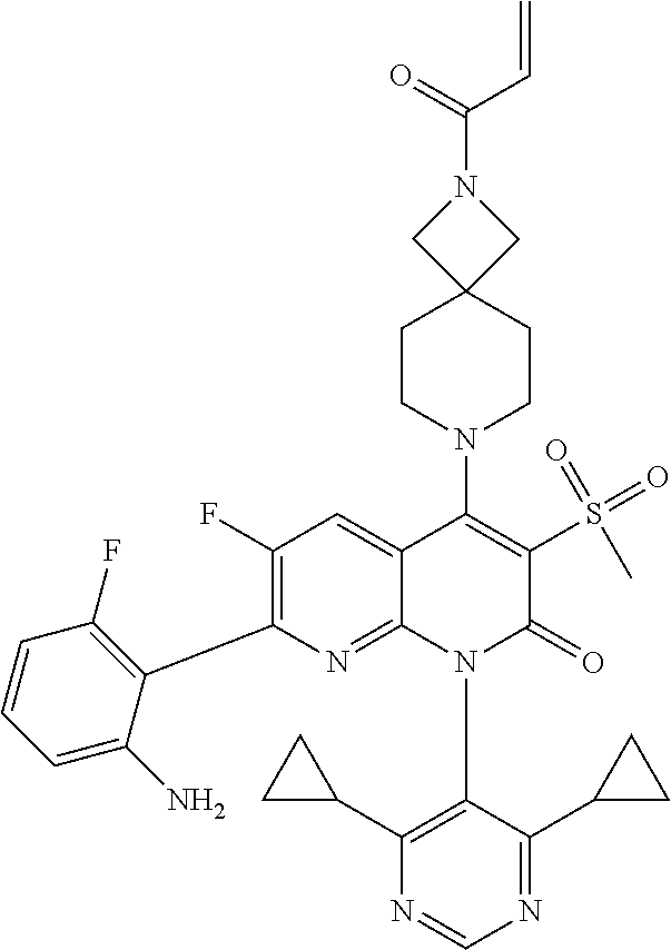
C1(F)=C(C2=C(F)C=CC=C2N)N=C2C(=C1)C(N1CCC3(CC1)CN(C(=O)C=C)C3)=C(S(=O)(=O)C)C(=O)N2C1=C(C2CC2)N=CN=C1C1CC1
